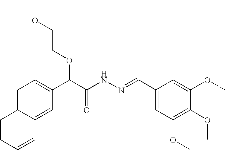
C1=C2C(=CC(C(C(NN=CC3=CC(OC)=C(OC)C(OC)=C3)=O)OCCOC)=C1)C=CC=C2
